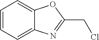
C1=CC=C2C(=C1)OC(CCl)=N2
